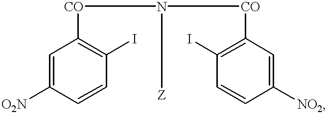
C1=C([O2N])C=CC(I)=C1[CO]N([CO]C1=C(I)C=CC([NO2])=C1)[Z]
